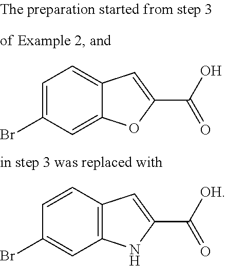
C12=C(C=CC(Br)=C1)C=C(C([OH])=O)N2.C1=C(Br)C=C2C(=C1)C=C(C(O)=O)O2
